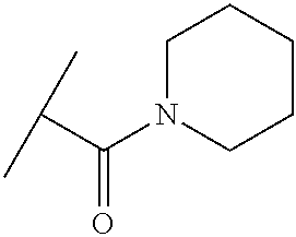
CC(C)C(=O)N1CCCCC1
